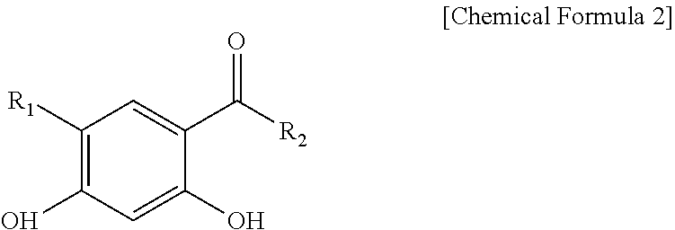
C1([R1])=C(O)C=C(O)C(C([R2])=O)=C1
